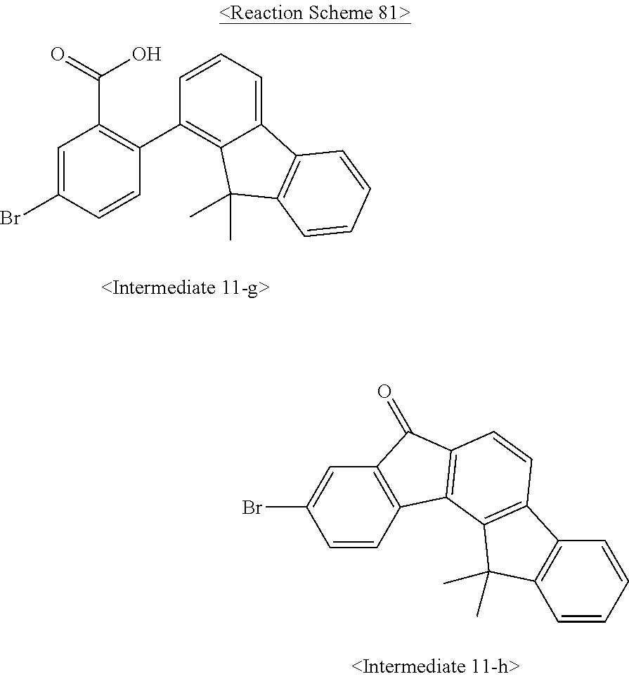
C1=C(Br)C=CC(C2=C3C(=CC=C2)C2=C(C3(C)C)C=CC=C2)=C1C(=O)O.C1=C(Br)C=CC2=C1C(=O)C1=C2C2=C(C=C1)C1=C(C2(C)C)C=CC=C1
